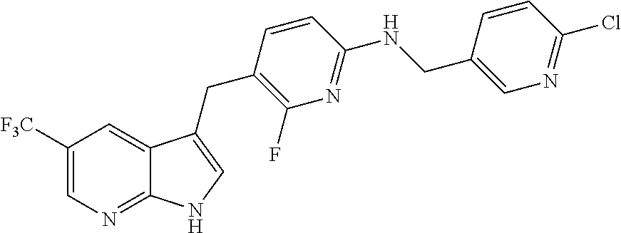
C1([F3C])=CN=C2C(=C1)C(CC1=C(F)N=C(NCC3=CN=C(Cl)C=C3)C=C1)=CN2
